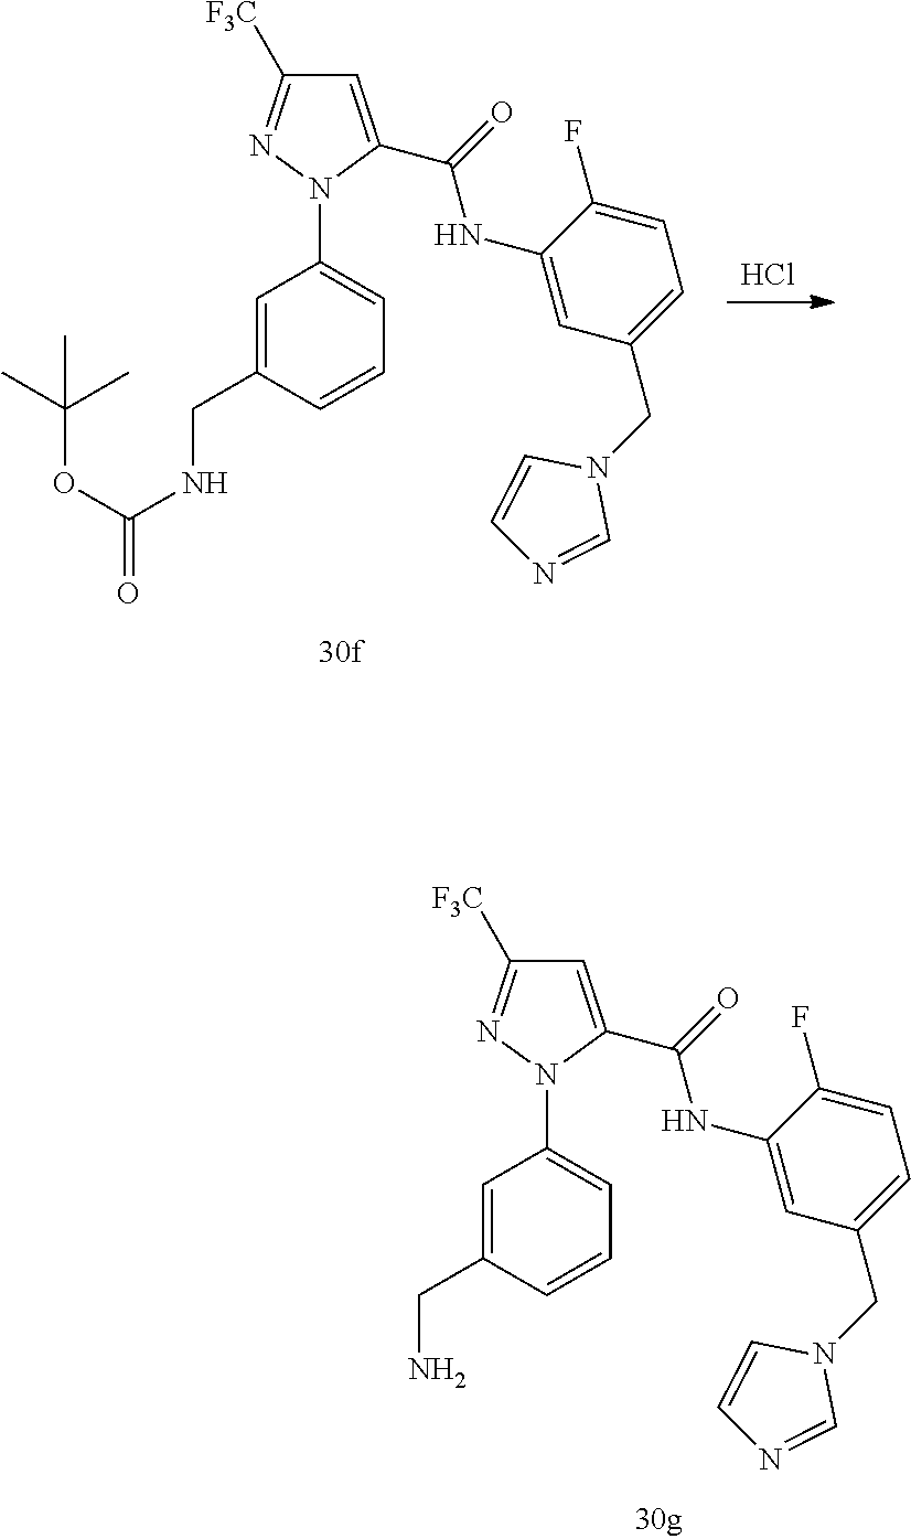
C1=C(CN)C=CC=C1N1C(C(NC2=CC(CN3C=CN=C3)=CC=C2F)=O)=CC([F3C])=N1.Cl.C1=C(CNC(=O)OC(C)(C)C)C=CC=C1N1C(C(NC2=CC(CN3C=CN=C3)=CC=C2F)=O)=CC([F3C])=N1
